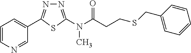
N1=C(N(C(CCSCC2=CC=CC=C2)=O)C)SC(C2=CC=CN=C2)=N1
